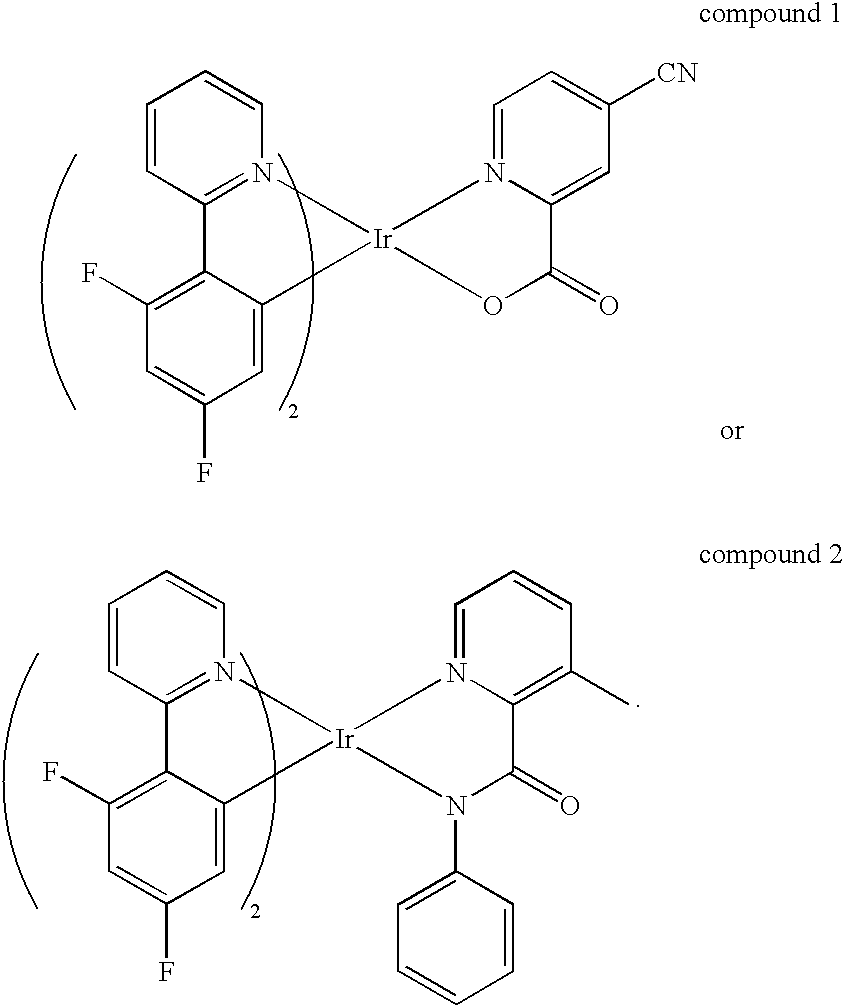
C1=C2C(=C(F)C=C1F)C1=N(C=CC=C1)[Ir]21N2=CC=C([CN])C=C2C(=O)O1.C1=C2C(=C(F)C=C1F)C1=N(C=CC=C1)[Ir]21N2=CC=CC(C)=C2C(=O)N1C1=CC=CC=C1
